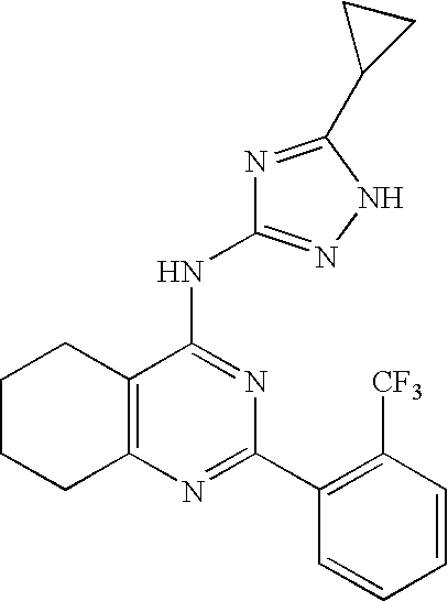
C12=C(N=C(C3=C([CF3])C=CC=C3)N=C1NC1=NNC(C3CC3)=N1)CCCC2
